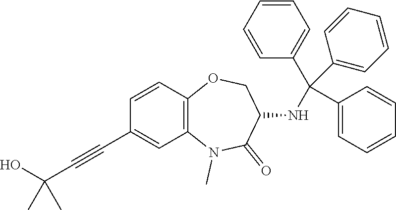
C12=C(C=CC(C#CC(O)(C)C)=C1)OCC(NC(C1=CC=CC=C1)(C1=CC=CC=C1)C1=CC=CC=C1)C(=O)N2C
